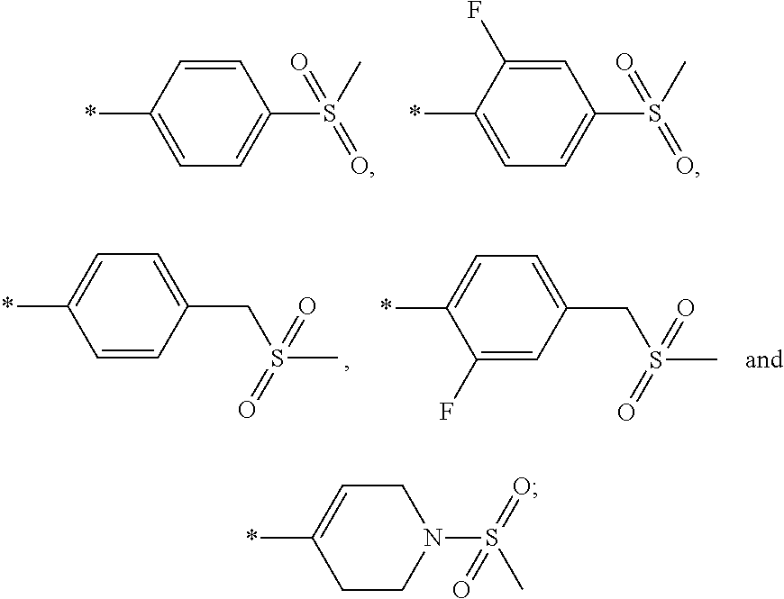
C1CN(S(=O)(=O)C)CC=C1*.C1=C(*)C=CC(S(=O)(C)=O)=C1.C1=C(*)C(F)=CC(S(=O)(C)=O)=C1.C1=CC(CS(C)(=O)=O)=CC=C1*.C1(F)=CC(CS(C)(=O)=O)=CC=C1*
